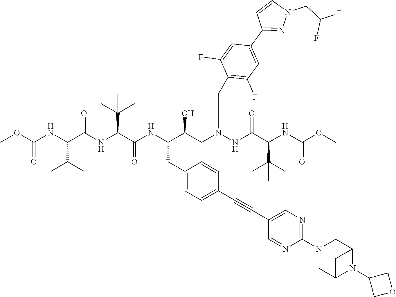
COC(NC(C(NC(C(NC(C(CN(NC(C(NC(OC)=O)C(C)(C)C)=O)CC1=C(F)C=C(C2=NN(CC(F)F)C=C2)C=C1F)O)CC1=CC=C(C#CC2=CN=C(N3CC4N(C5COC5)C(C3)C4)N=C2)C=C1)=O)C(C)(C)C)=O)C(C)C)=O
